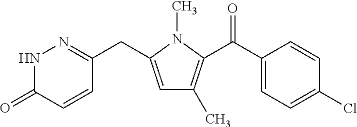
C1(CC2=CC(C)=C(C(C3=CC=C(Cl)C=C3)=O)N2C)=NNC(=O)C=C1
